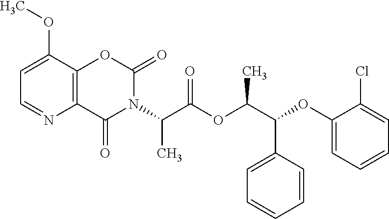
C12=C(C(OC)=CC=N1)OC(=O)N(C(C(OC(C(OC1=CC=CC=C1Cl)C1=CC=CC=C1)C)=O)C)C2=O
